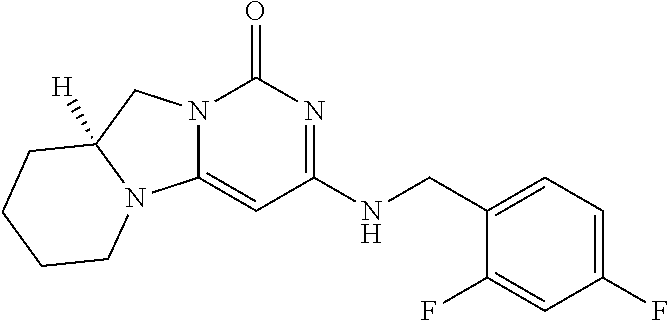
C1(CNC2=NC(=O)N3C(=C2)N2C([H])(C3)CCCC2)=CC=C(F)C=C1F
